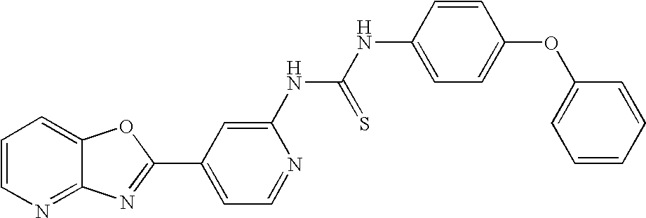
C12=NC=CC=C1OC(C1=CC=NC(NC(NC3=CC=C(OC4=CC=CC=C4)C=C3)=S)=C1)=N2
